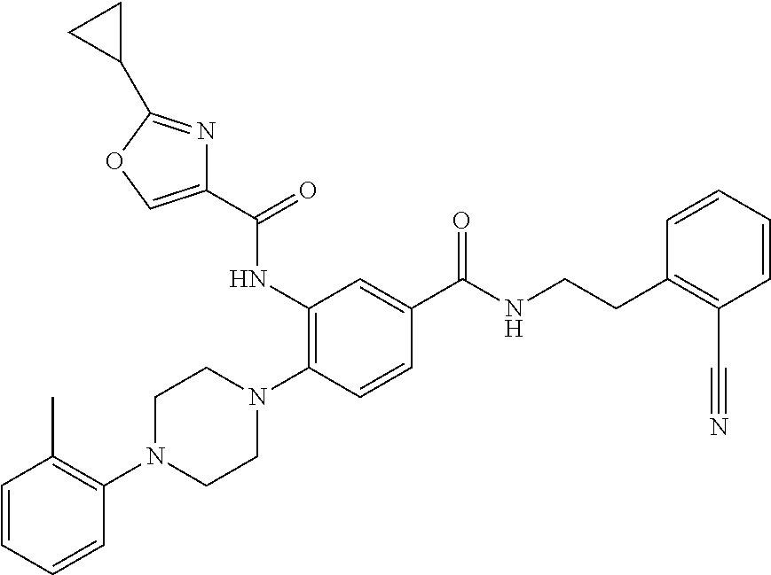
C1=CC=CC(N2CCN(C3=C(NC(C4=COC(C5CC5)=N4)=O)C=C(C(NCCC4=C(C#N)C=CC=C4)=O)C=C3)CC2)=C1C
